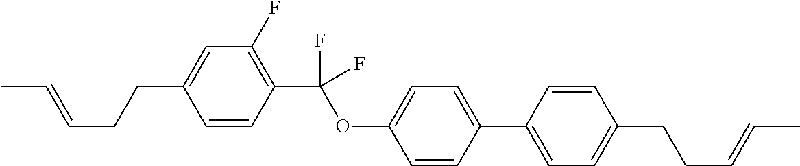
C1=CC(C(OC2=CC=C(C3=CC=C(CCC=CC)C=C3)C=C2)(F)F)=C(F)C=C1CCC=CC
